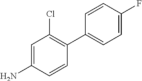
C1=C(N)C=CC(C2=CC=C(F)C=C2)=C1Cl
